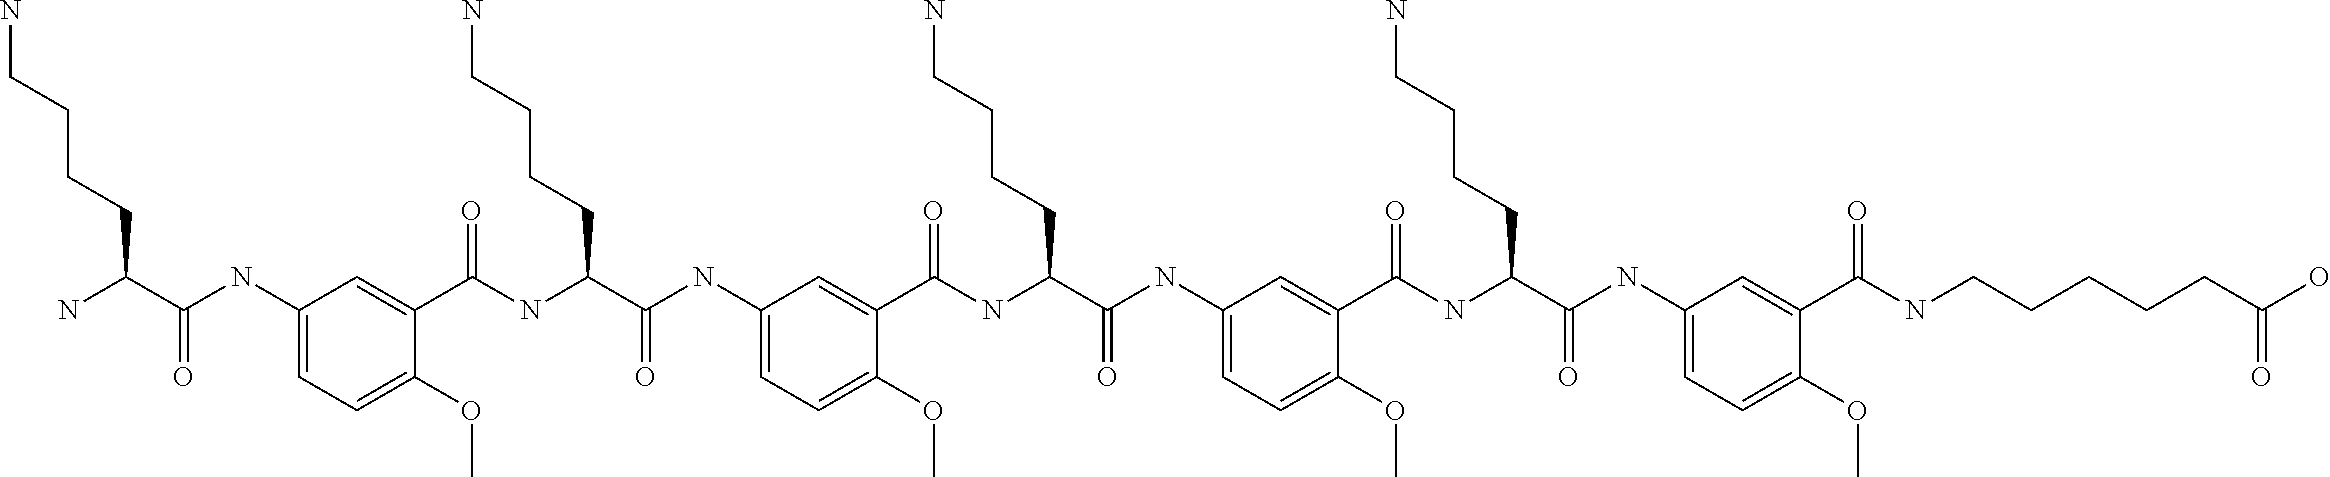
C1(NC(C(N)CCCCN)=O)=CC=C(OC)C(C(NC(C(NC2=CC=C(OC)C(C(NC(C(NC3=CC=C(OC)C(C(NC(C(NC4=CC=C(OC)C(C(NCCCCCC(O)=O)=O)=C4)=O)CCCCN)=O)=C3)=O)CCCCN)=O)=C2)=O)CCCCN)=O)=C1
